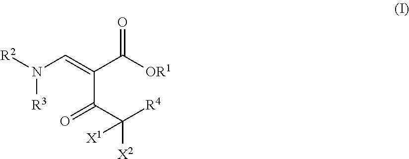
C(C(C([R4])([X2])[X1])=O)(C([OR1])=O)=CN([R3])[R2]
